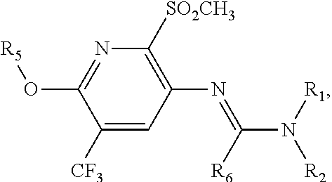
N1=C(O[R5])C([CF3])=CC(N=C(N([R1])[R2])[R6])=C1[SO2CH3]
